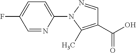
C1(C(O)=O)=C(C)N(C2=CC=C(F)C=N2)N=C1
